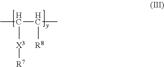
CC(C([R8])C)[X3][R7]
